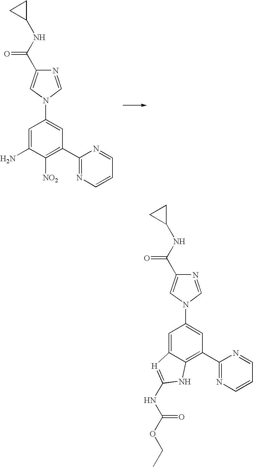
C1=C(N)C([NO2])=C(C2=NC=CC=N2)C=C1N1C=NC(C(NC2CC2)=O)=C1.C1=C2C(=C(C3=NC=CC=N3)C=C1N1C=NC(C(NC3CC3)=O)=C1)NC(NC(=O)OCC)=[H]2
